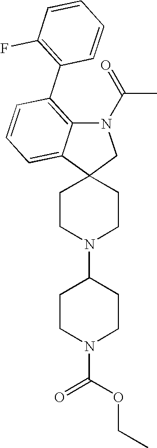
N1(C(=O)C)C2=C(C3=C(F)C=CC=C3)C=CC=C2C2(C1)CCN(C1CCN(C(OCC)=O)CC1)CC2
